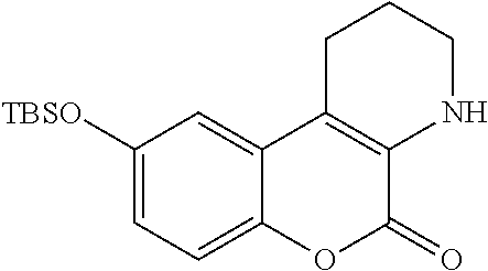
C1([TBSO])=CC=C2C(=C1)C1=C(C(=O)O2)NCCC1
